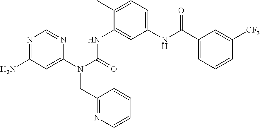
NC1=NC=NC(N(C(=O)NC2=CC(NC(C3=CC=CC([CF3])=C3)=O)=CC=C2C)CC2=NC=CC=C2)=C1
